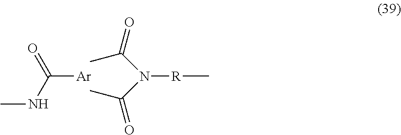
[Ar]C(NC)=O.N([R]C)(C(C)=O)C(C)=O
